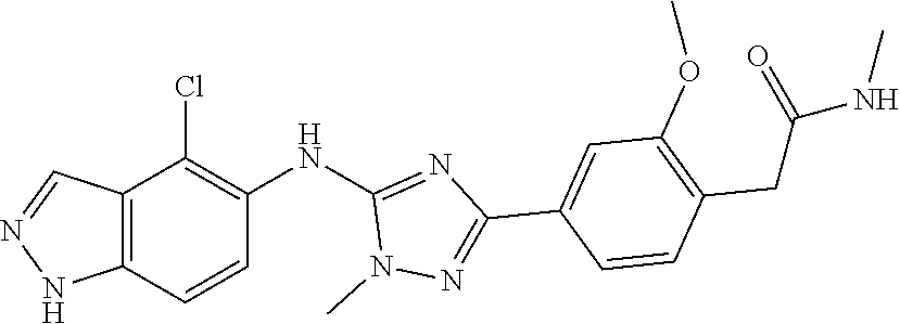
C12=C(NN=C1)C=CC(NC1=NC(C3=CC(OC)=C(CC(NC)=O)C=C3)=NN1C)=C2Cl
